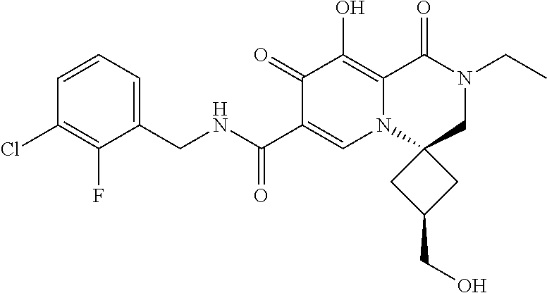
C1(F)=C(Cl)C=CC=C1CNC(C1=CN2C3(CN(CC)C(=O)C2=C(O)C1=O)CC(CO)C3)=O
